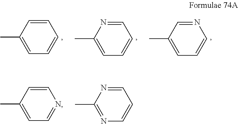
CC1=CC=CN=C1.CC1=CC=CC=N1.CC1=CC=CC=C1.CC1=CC=NC=C1.CC1=NC=CC=N1
